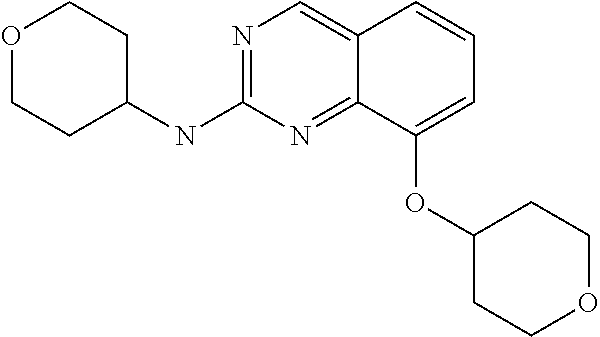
O1CCC(NC2=NC=C3C(=N2)C(OC2CCOCC2)=CC=C3)CC1
